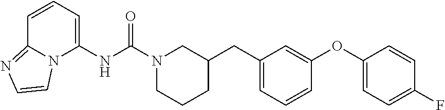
C1=CC=C(NC(N2CCCC(CC3=CC=CC(OC4=CC=C(F)C=C4)=C3)C2)=O)N2C1=NC=C2
